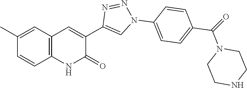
C12=C(C=C(C)C=C1)C=C(C1=CN(C3=CC=C(C(N4CCNCC4)=O)C=C3)N=N1)C(=O)N2
